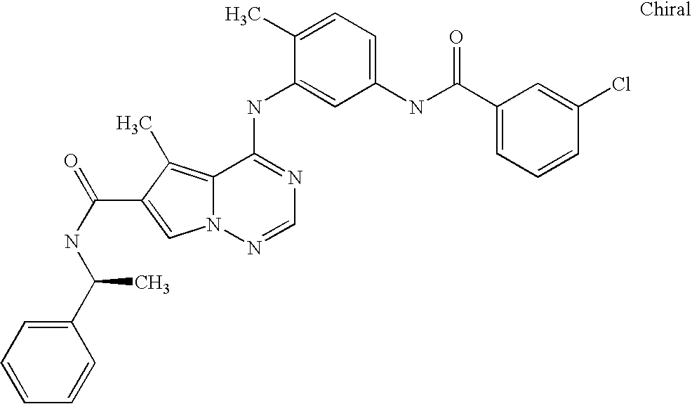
C1(C)=CC=C(NC(C2=CC=CC(Cl)=C2)=O)C=C1NC1=NC=NN2C1=C(C)C(C(NC(C1=CC=CC=C1)C)=O)=C2
